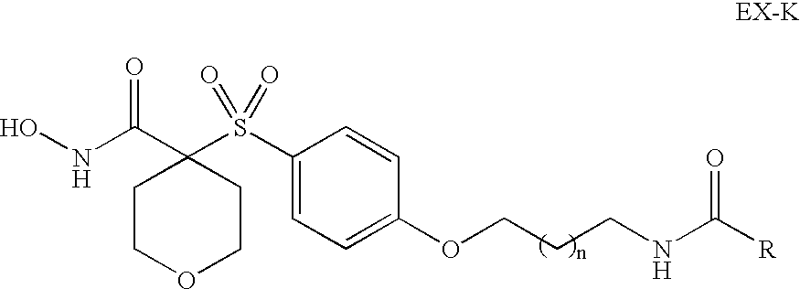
N(C(=O)C1(S(=O)(=O)C2=CC=C(OCCCNC(=O)[R])C=C2)CCOCC1)O
